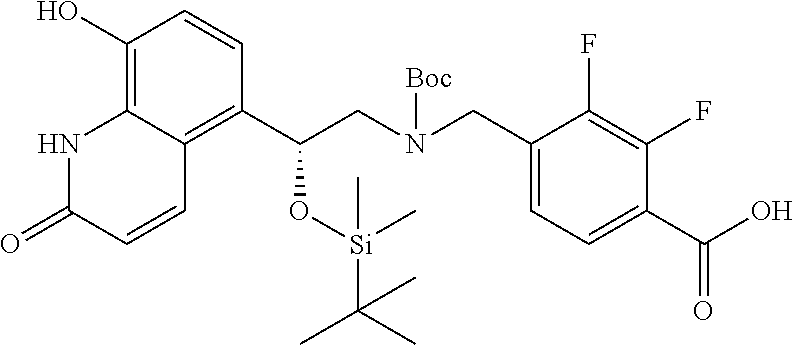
C1(O)=C2C(=C(C(CN(CC3=CC=C(C(O)=O)C(F)=C3F)[Boc])O[Si](C)(C(C)(C)C)C)C=C1)C=CC(=O)N2
